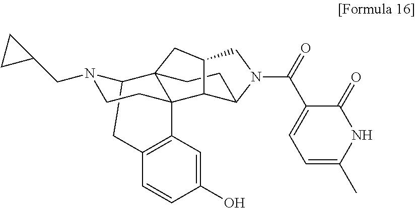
C12CC3=C(C4(CCN1CC1CC1)C21CCC2C4C(C1)CN2C(C1=CC=C(C)NC1=O)=O)C=C(O)C=C3
